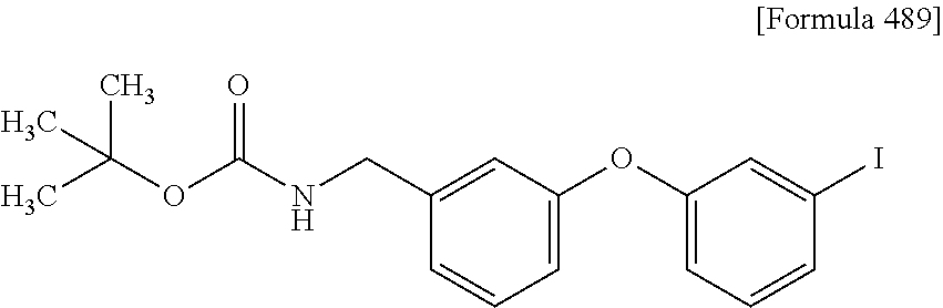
CC(OC(NCC1=CC(OC2=CC=CC(I)=C2)=CC=C1)=O)(C)C
